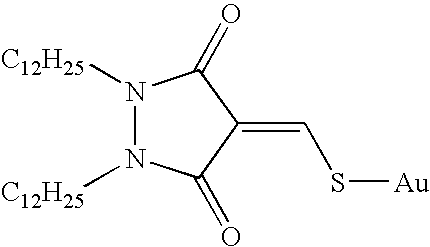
[C12H25]N1N([C12H25])C(=O)C(=CS[Au])C1=O
